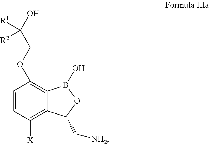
C1=CC([X])=C2C(=C1OCC(O)([R2])[R1])B(O)OC2C[NH2]
